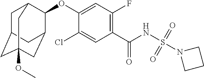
C1C2CC3(OC)CC(C(OC4=CC(F)=C(C(NS(N5CCC5)(=O)=O)=O)C=C4Cl)C1C3)C2
